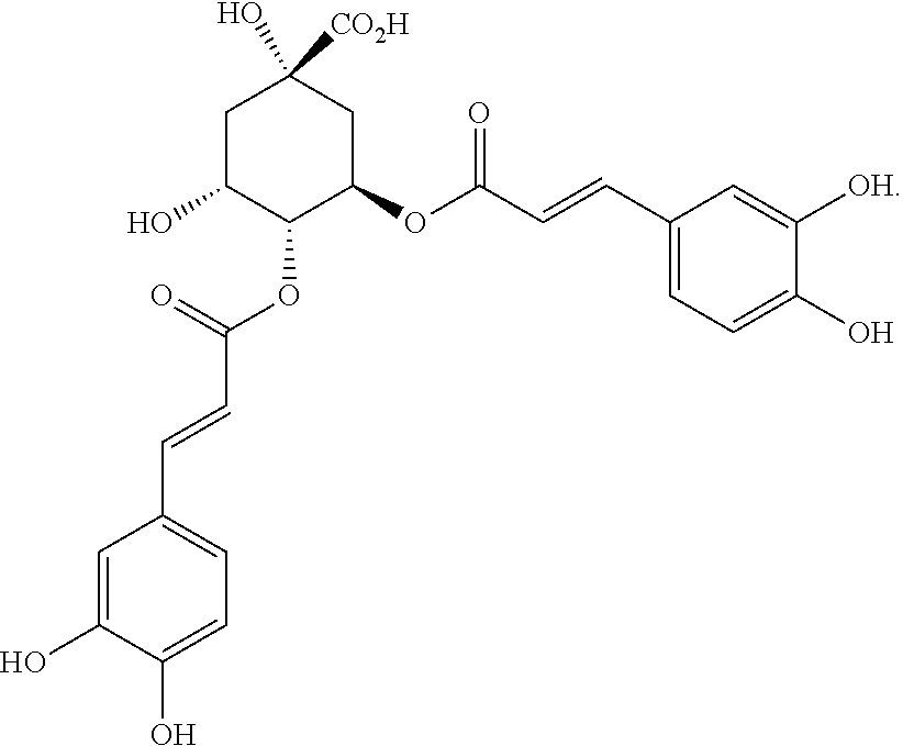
C1=C(O)C(O)=CC=C1C=CC(OC1C(OC(C=CC2=CC=C(O)C([OH])=C2)=O)CC(O)([CO2H])CC1O)=O
